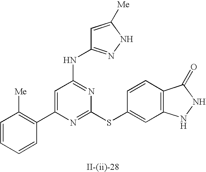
C1=C(C2=C([Me])C=CC=C2)N=C(SC2=CC3=C(C=C2)C(=O)NN3)N=C1NC1=NNC([Me])=C1
